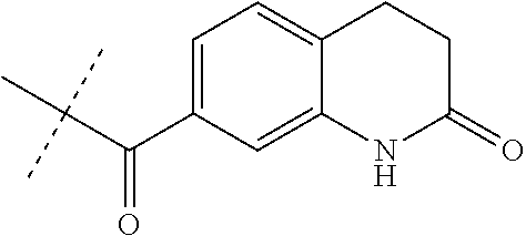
C(C(C)(C)C)(C1=CC=C2C(=C1)NC(=O)CC2)=O
